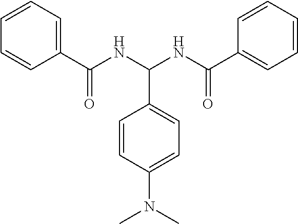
C1=CC=C(C(NC(NC(C2=CC=CC=C2)=O)C2=CC=C(N(C)C)C=C2)=O)C=C1
